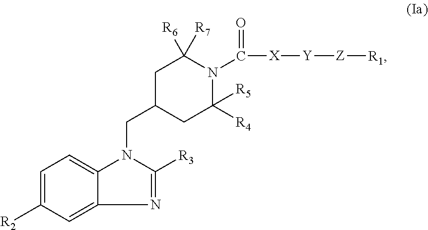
C1=C([R2])C=C2C(=C1)N(CC1CC([R5])([R4])N(C(=O)[X][Y][Z][R1])C([R7])([R6])C1)C([R3])=N2
